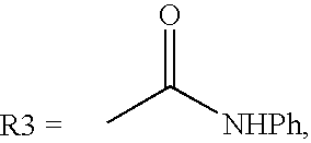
CC([NHPh])=O
